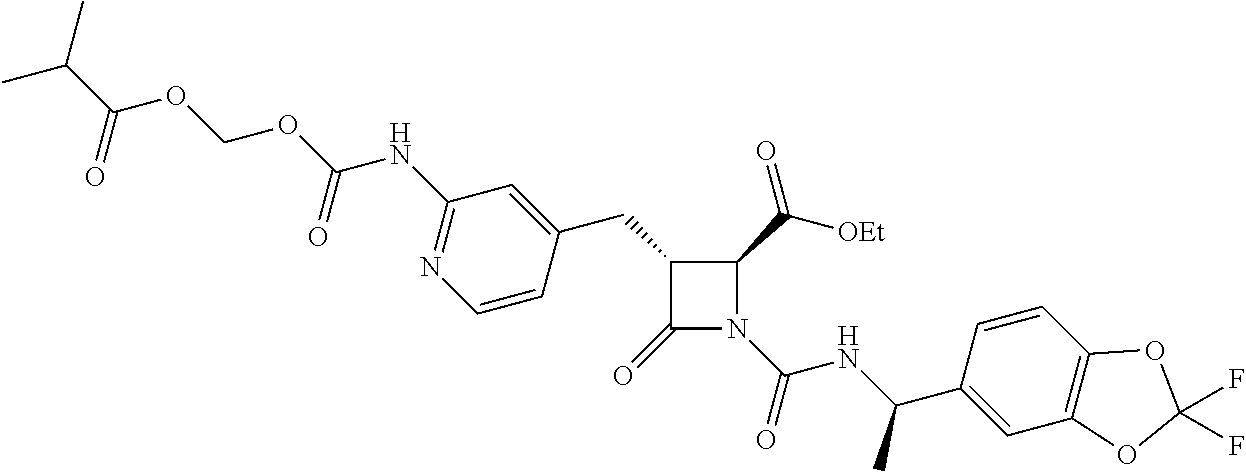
C1(CC2=CC(NC(=O)OCOC(C(C)C)=O)=NC=C2)C(=O)N(C(=O)NC(C2=CC3=C(C=C2)OC(F)(F)O3)C)C1C(=O)[OEt]
